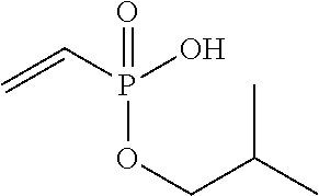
P(C=C)(O)(=O)OCC(C)C
